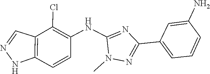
N1N=CC2=C1C=CC(NC1=NC(C3=CC=CC(N)=C3)=NN1C)=C2Cl
